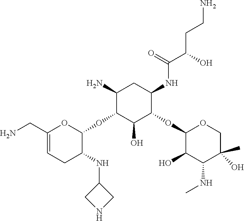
C1(N)C(OC2OC(CN)=CCC2NC2CNC2)C(O)C(OC2C(O)C(NC)C(C)(O)CO2)C(NC(C(CCN)O)=O)C1
